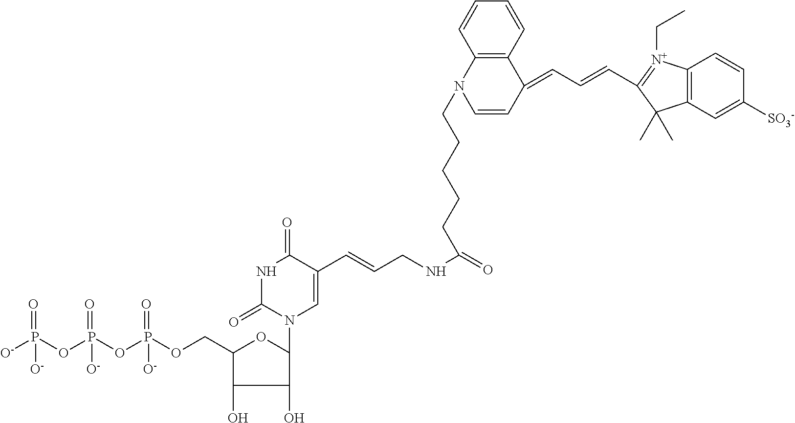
C12=C(C=CC=C1)C(=CC=CC1=[N+](CC)C3=C(C1(C)C)C=C([SO3-])C=C3)C=CN2CCCCCC(=O)NCC=CC1=CN(C2OC(COP(OP(OP([O-])(=O)[O-])([O-])=O)(=O)[O-])C(O)C2O)C(=O)NC1=O
